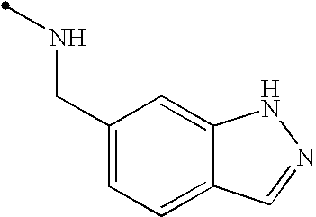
N(CC1=CC=C2C(=C1)NN=C2)C
